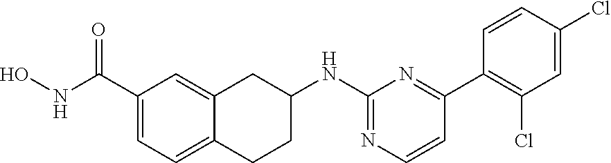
C1(C(NO)=O)=CC=C2C(=C1)CC(NC1=NC=CC(C3=C(Cl)C=C(Cl)C=C3)=N1)CC2
